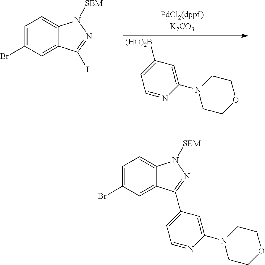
C1(N2CCOCC2)=CC([(HO)2B])=CC=N1.C1=C(Br)C=C2C(=C1)N([SEM])N=C2I.C1=C(Br)C=C2C(=C1)N([SEM])N=C2C1=CC=NC(N2CCOCC2)=C1
